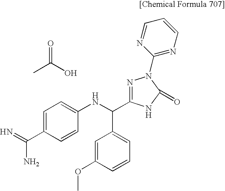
C1=C(C(N)=N)C=CC(NC(C2=CC=CC(OC)=C2)C2=NN(C3=NC=CC=N3)C(=O)N2)=C1.CC(O)=O
